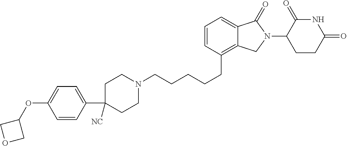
C(CCCC1=C2C(=CC=C1)C(=O)N(C1C(=O)NC(=O)CC1)C2)CN1CCC(C2=CC=C(OC3COC3)C=C2)([NC])CC1
